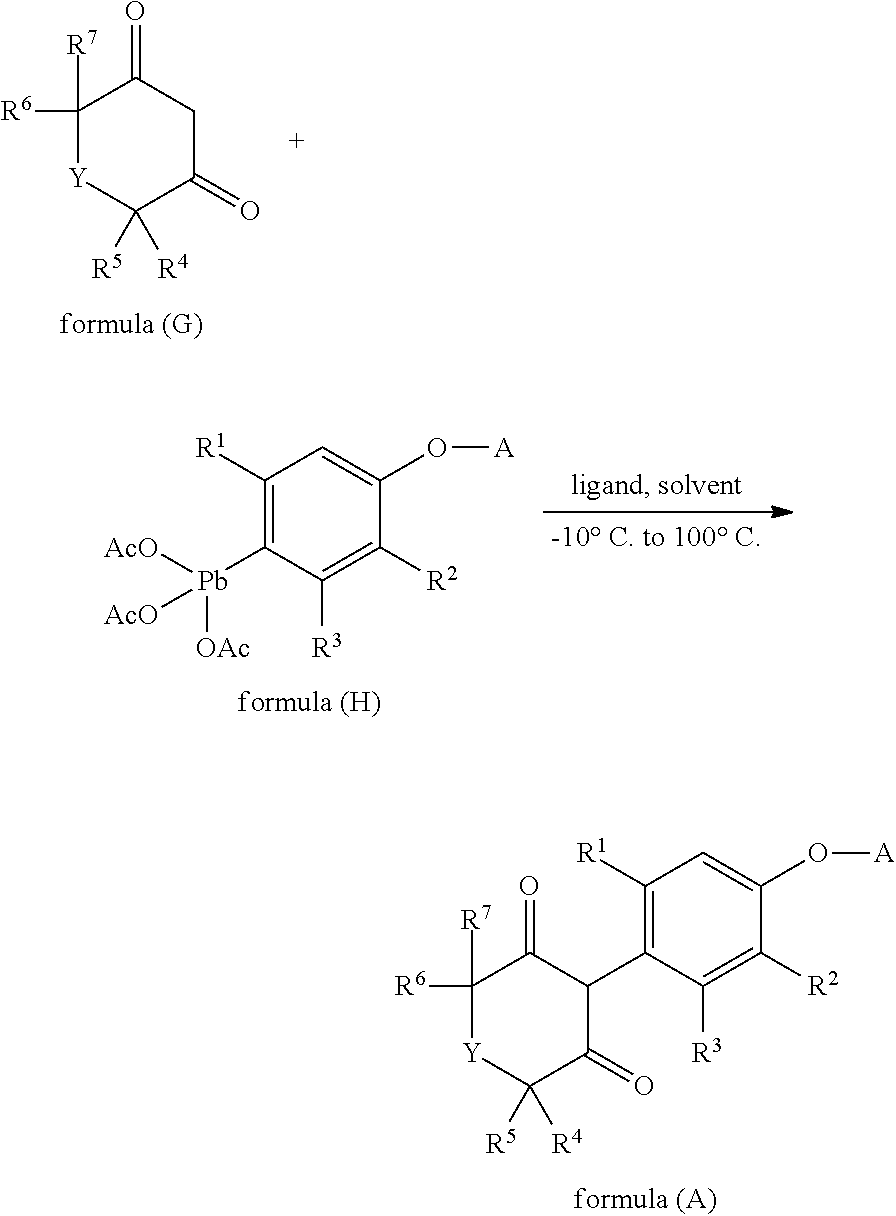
C1([R6])([R7])C(=O)CC(=O)C([R5])([R4])[Y]1.C1([R1])=C([Pb]([AcO])([OAc])[AcO])C([R3])=C([R2])C(O[A])=C1.C1([R1])=C(C2C(=O)C([R6])([R7])[Y]C([R5])([R4])C2=O)C([R3])=C([R2])C(O[A])=C1
